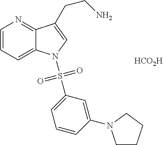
[HCO2H].C1=CC=C2C(=N1)C(CCN)=CN2S(C1=CC=CC(N2CCCC2)=C1)(=O)=O
